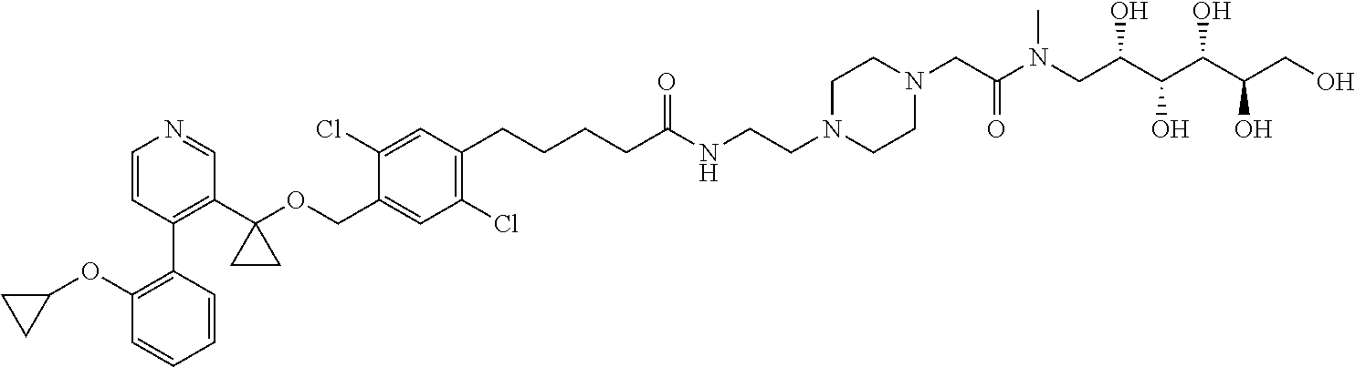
C1=CC(C2=C(OC3CC3)C=CC=C2)=C(C2(OCC3=CC(Cl)=C(CCCCC(NCCN4CCN(CC(=O)N(CC(C(C(C(CO)O)O)O)O)C)CC4)=O)C=C3Cl)CC2)C=N1
